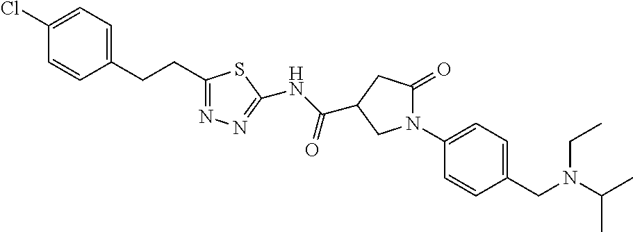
C1(Cl)=CC=C(CCC2=NN=C(NC(=O)C3CC(=O)N(C4=CC=C(CN(CC)C(C)C)C=C4)C3)S2)C=C1
